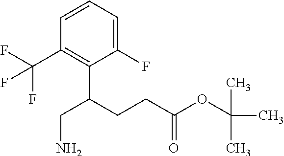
C1(F)=CC=CC(C(F)(F)F)=C1C(CCC(OC(C)(C)C)=O)CN
